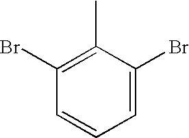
C1(Br)=C(C)C(Br)=CC=C1
